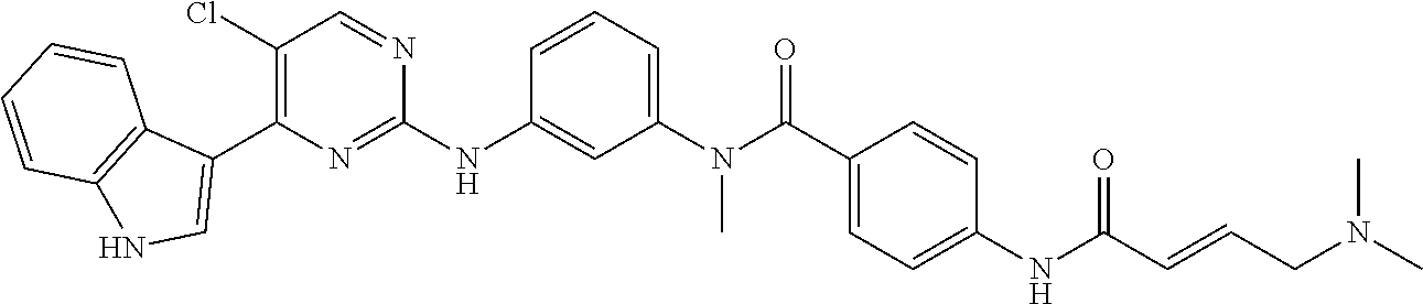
C1(Cl)=C(C2=CNC3=C2C=CC=C3)N=C(NC2=CC(N(C(C3=CC=C(NC(C=CCN(C)C)=O)C=C3)=O)C)=CC=C2)N=C1
